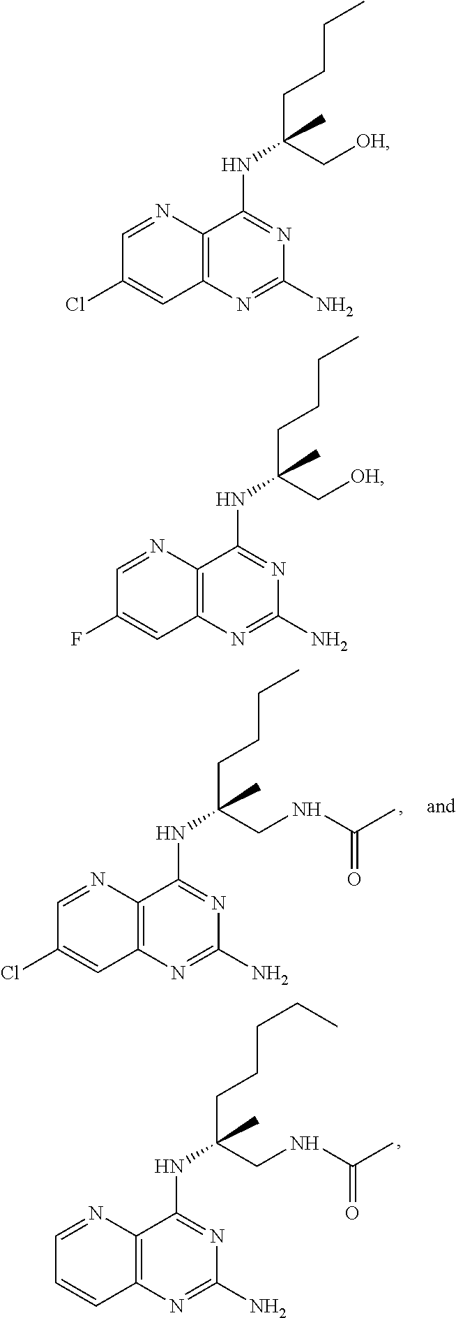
C1=NC2=C(C=C1)N=C(N)N=C2NC(CCCCC)(CNC(C)=O)C.C1=NC2=C(C=C1Cl)N=C(N)N=C2NC(CCCC)(CNC(C)=O)C.C1=NC2=C(C=C1Cl)N=C(N)N=C2NC(CCCC)(C[OH])C.C1=NC2=C(C=C1F)N=C(N)N=C2NC(CCCC)(C[OH])C
